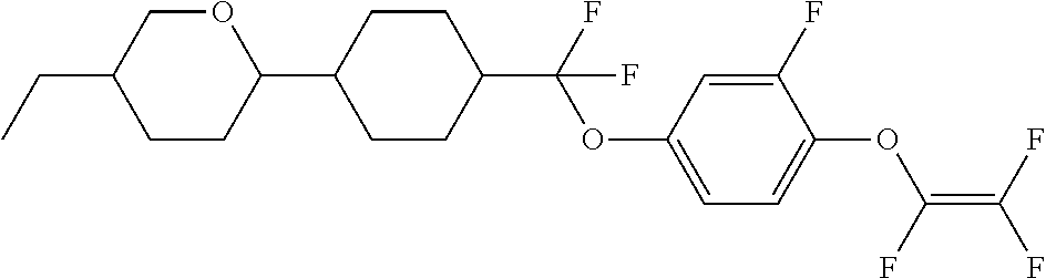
C1(C2CCC(C(F)(OC3=CC=C(OC(=C(F)F)F)C(F)=C3)F)CC2)OCC(CC)CC1
